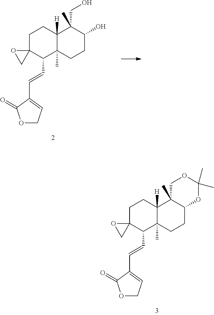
C1C2(C(C=CC3=CCOC3=O)C3(C)C([H])(C1)C(C)(CO)C(O)CC3)OC2.C1C2(C(C=CC3=CCOC3=O)C3(C)C([H])(C1)C1(C)C(CC3)OC(C)(C)OC1)OC2
